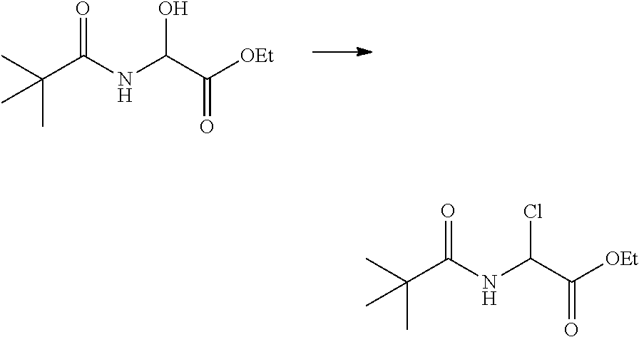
C(C(NC(C([OEt])=O)O)=O)(C)(C)C.C(C(NC(C([OEt])=O)Cl)=O)(C)(C)C
